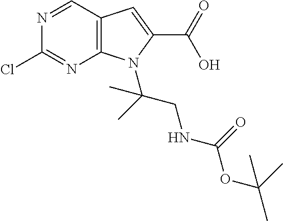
C12=C(C=NC(Cl)=N1)C=C(C(=O)O)N2C(CNC(OC(C)(C)C)=O)(C)C
